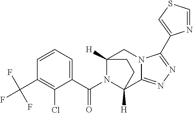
C12([H])CN3C(=NN=C3C3=CSC=N3)C([H])(CC1)N2C(C1=CC=CC(C(F)(F)F)=C1Cl)=O
